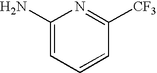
C1(N)=CC=CC([CF3])=N1
